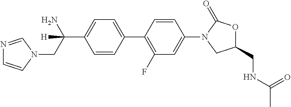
C1(C(N)(CN2C=CN=C2)[H])=CC=C(C2=C(F)C=C(N3C(=O)OC(CNC(C)=O)C3)C=C2)C=C1
